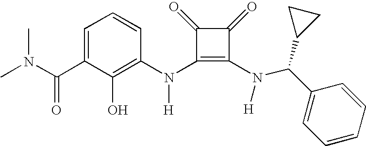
C(C1=CC=CC(N(C2=C(N([H])C(C3=CC=CC=C3)C3CC3)C(=O)C2=O)[H])=C1O)(=O)N(C)C
